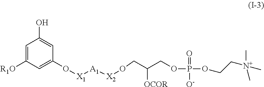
C1=C([R1O])C=C(O[X1][A1][X2]OCC(COP(OCC[N+](C)(C)C)(=O)[O-])[OCOR])C=C1O
